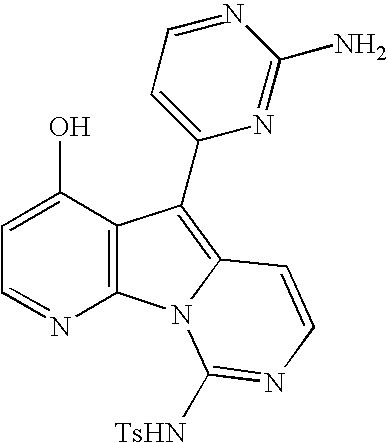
C1=C(O)C2=C(N=C1)N1C(=C2C2=CC=NC(N)=N2)C=CN=C1[TsHN]
